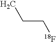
CCC[18F]
